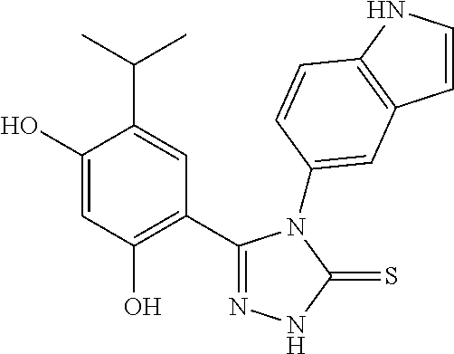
C1(C2=NNC(=S)N2C2=CC3=C(NC=C3)C=C2)=C(O)C=C(O)C(C(C)C)=C1
